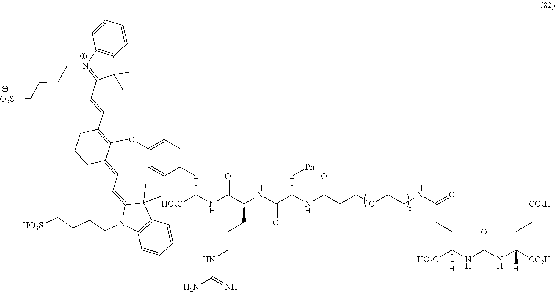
C(C(NC(C(NC(CCOCCNC(=O)CCC(NC(NC([CO2H])([H])CC[CO2H])=O)([H])[HO2C])=O)C[Ph])=O)CCCNC(N)=N)(NC([HO2C])CC1=CC=C(OC2=C(C=CC3=[N+](CCCC[O3S])C4=C(C3(C)C)C=CC=C4)CCCC2=CC=C2N(CCCC[HO3S])C3=C(C2(C)C)C=CC=C3)C=C1)=O
